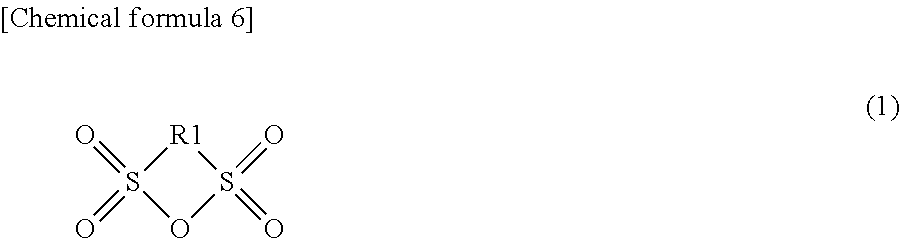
S1(=O)(=O)OS(=O)(=O)[R1]1
